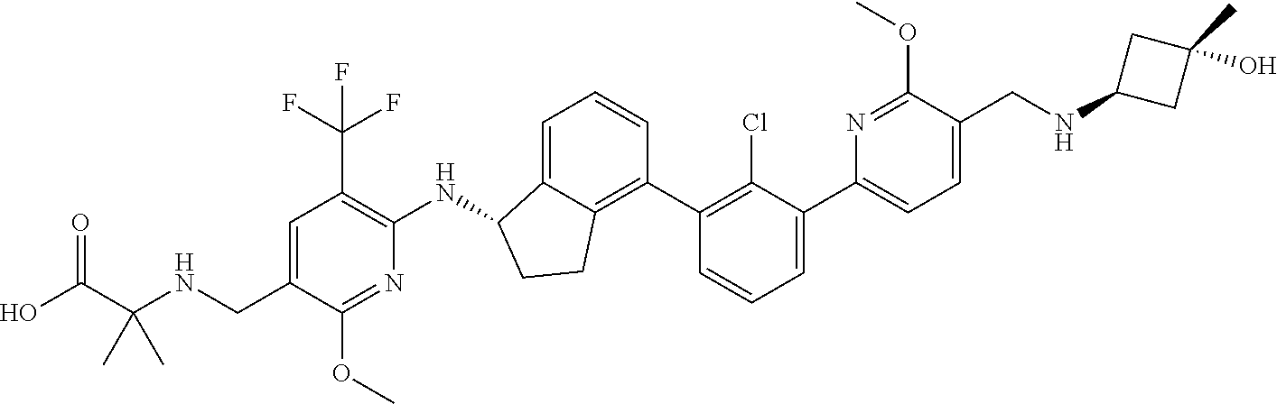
C1=C(CNC(C(O)=O)(C)C)C(OC)=NC(NC2C3=CC=CC(C4=C(Cl)C(C5=CC=C(CNC6CC(C)(O)C6)C(OC)=N5)=CC=C4)=C3CC2)=C1C(F)(F)F
